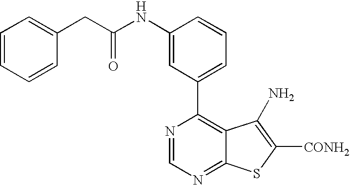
C1=CC=CC(CC(NC2=CC(C3=C4C(=NC=N3)SC([CONH2])=C4N)=CC=C2)=O)=C1
